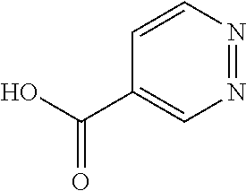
N1=NC=CC(C(O)=O)=C1
